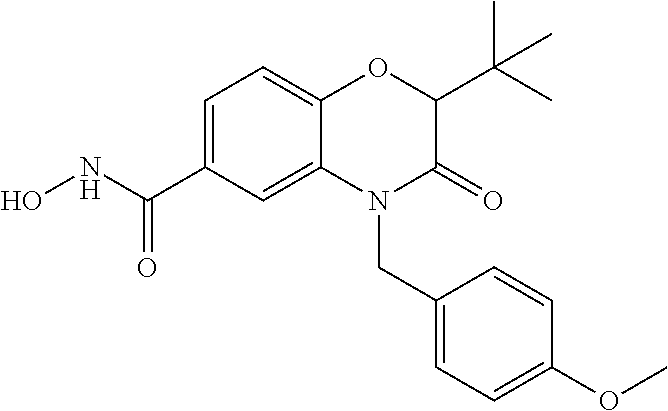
C1=C(C(NO)=O)C=C2C(=C1)OC(C(C)(C)C)C(=O)N2CC1=CC=C(OC)C=C1
